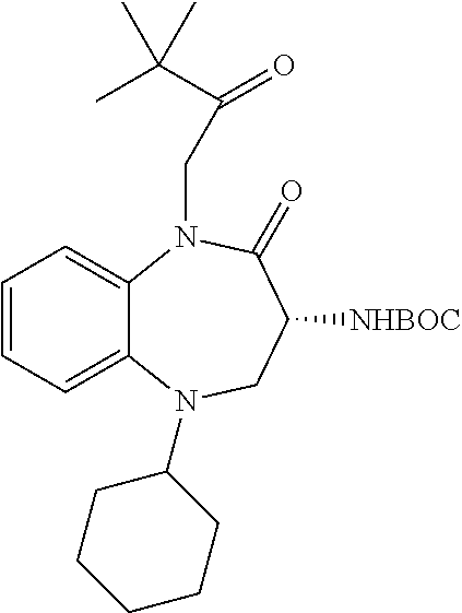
C1=CC=C2C(=C1)N(CC(=O)C(C)(C)C)C(=O)C([NHBOC])CN2C1CCCCC1
